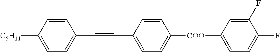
[COO](C1=CC=C(C#CC2=CC=C([C5H11])C=C2)C=C1)C1=CC=C(F)C(F)=C1
